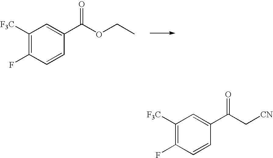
C1([F3C])=C(F)C=CC(C(OCC)=O)=C1.C1([F3C])=C(F)C=CC(C(C[CN])=O)=C1
